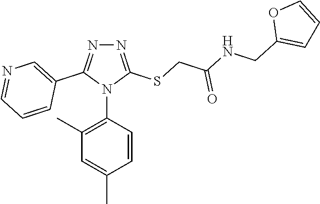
N1=C(SCC(NCC2=CC=CO2)=O)N(C2=C(C)C=C(C)C=C2)C(C2=CN=CC=C2)=N1
